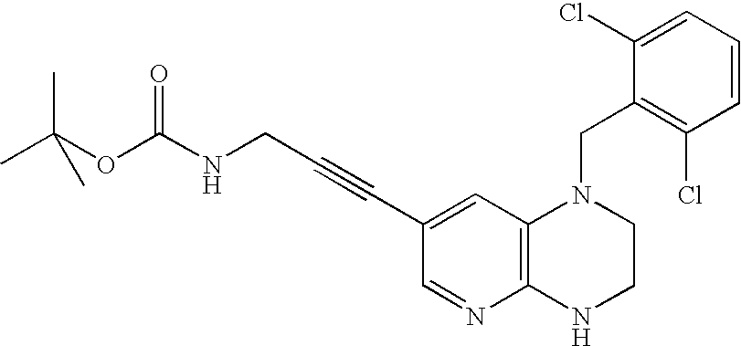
C1(Cl)=CC=CC(Cl)=C1CN1C2=C(NCC1)N=CC(C#CCNC(OC(C)(C)C)=O)=C2
